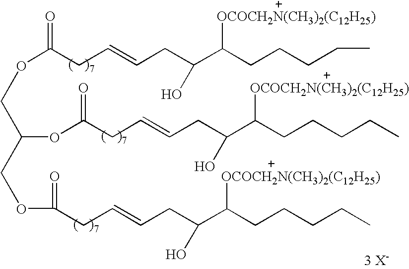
C(CC=CCC(C(CCCCC)[OCOCH2N(CH3)2(C12H25)])O)(=O)OCC(COC(CC=CCC(C(CCCCC)[OCOCH2N(CH3)2(C12H25)])O)=O)OC(CC=CCC(C(CCCCC)[OCOCH2N(CH3)2(C12H25)])O)=O
